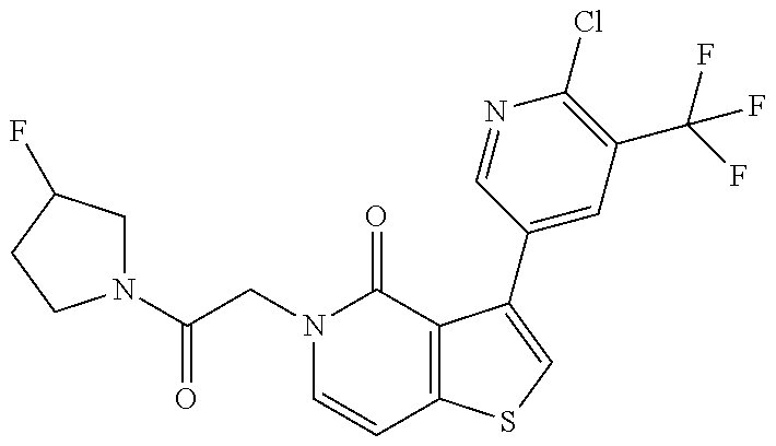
N1(C(CN2C=CC3=C(C2=O)C(C2=CC(C(F)(F)F)=C(Cl)N=C2)=CS3)=O)CC(F)CC1
